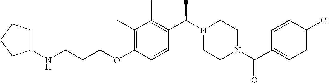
C(OC1=C(C)C(C)=C(C(N2CCN(C(C3=CC=C(Cl)C=C3)=O)CC2)C)C=C1)CCNC1CCCC1
